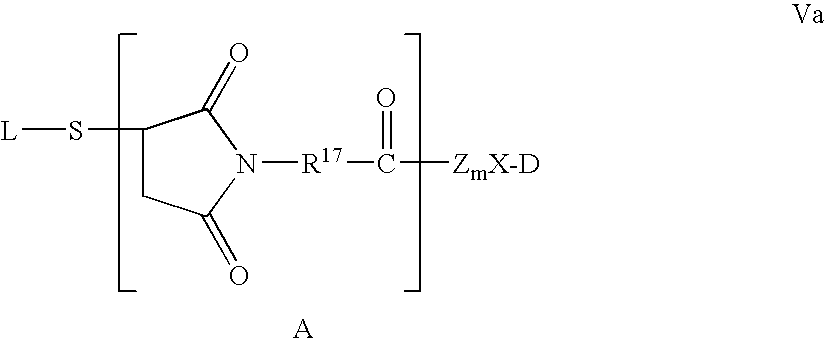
C1(S[L])CC(=O)N([R17]C([ZmX-D])=O)C1=O
